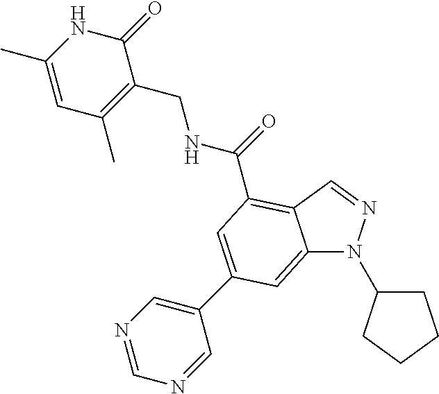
C1(C2=CC(C(=O)NCC3=C(C)C=C(C)NC3=O)=C3C(=C2)N(C2CCCC2)N=C3)=CN=CN=C1
